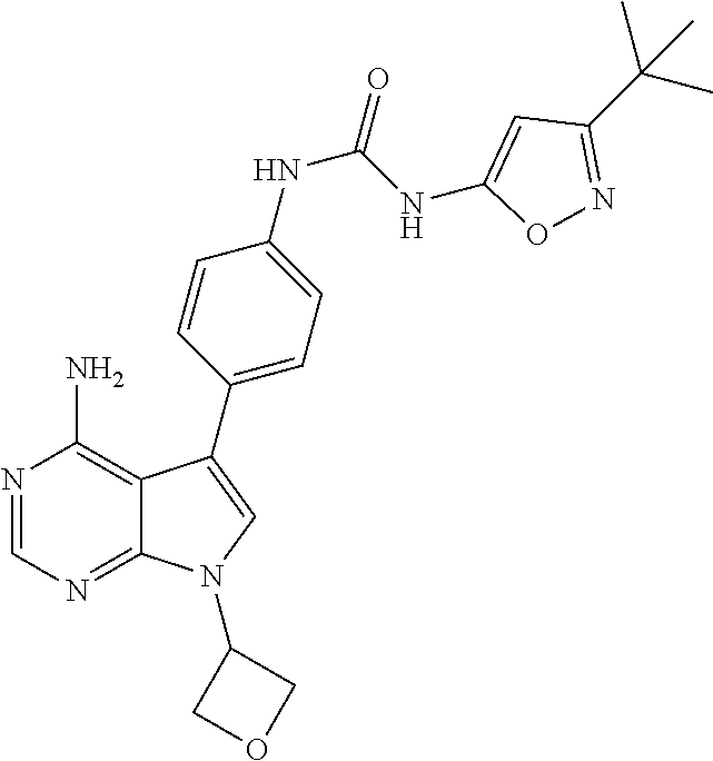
N1=CN=C2C(=C1N)C(C1=CC=C(NC(=O)NC3=CC(C(C)(C)C)=NO3)C=C1)=CN2C1COC1
